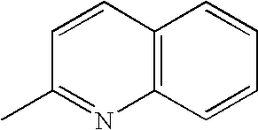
C1=CC2=C(N=C1C)C=CC=C2
